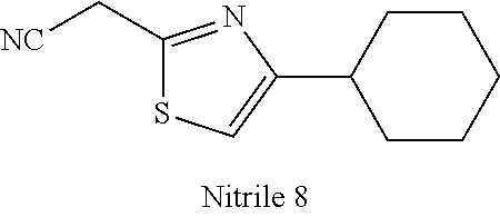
C1CC(C2=CSC(C[NC])=N2)CCC1
